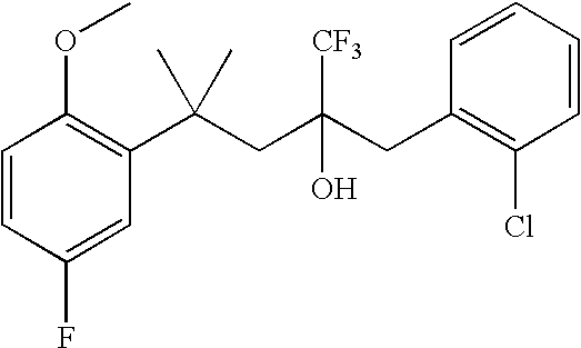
C1(F)=CC(C(CC(CC2=C(Cl)C=CC=C2)(O)[CF3])(C)C)=C(OC)C=C1
